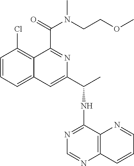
C1=CC=C2C(=C1Cl)C(C(=O)N(CCOC)C)=NC(C(C)NC1=NC=NC3=C1N=CC=C3)=C2
